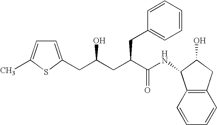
C12=C(C=CC=C1)C(NC(C(CC(CC1=CC=C(C)S1)O)CC1=CC=CC=C1)=O)C(O)C2
